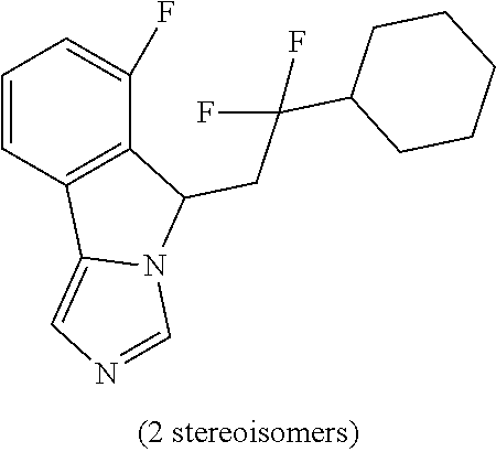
C1=CC2=C(C(F)=C1)C(CC(C1CCCCC1)(F)F)N1C2=CN=C1
